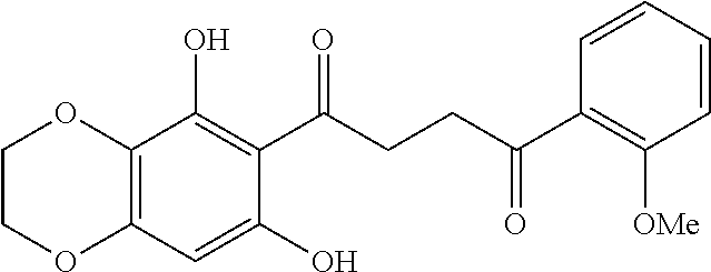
C12=C(C=C(O)C(C(CCC(C3=C([OMe])C=CC=C3)=O)=O)=C1O)OCCO2
